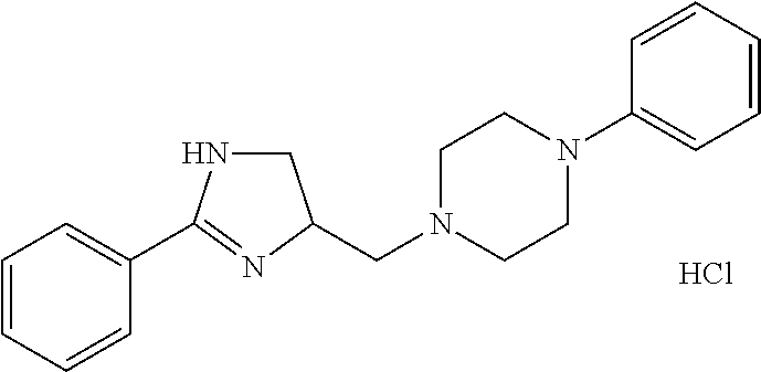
C1NC(C2=CC=CC=C2)=NC1CN1CCN(C2=CC=CC=C2)CC1.Cl
